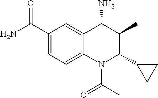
C1(C(N)=O)=CC=C2C(=C1)C(N)C(C)C(C1CC1)N2C(=O)C
